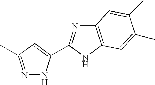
N1=C(C)C=C(C2=NC3=C(N2)C=C(C)C(C)=C3)N1
